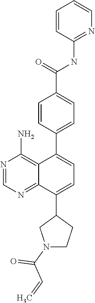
C1(C2=CC=C(C3=CC=C(C(=O)NC4=NC=CC=C4)C=C3)C3=C(N)N=CN=C23)CN(C(C=C)=O)CC1
